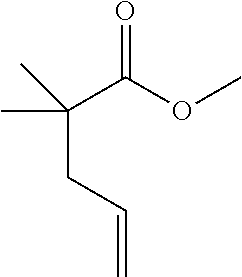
C(CC=C)(C(OC)=O)(C)C
